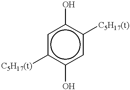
c1c(O)c([C5H17(t)])cc(O)c1[C5H17(t)]
